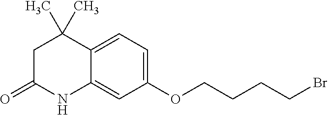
C1C(=O)NC2=CC(OCCCCBr)=CC=C2C1(C)C
